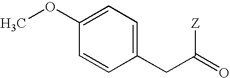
COC1=CC=C(CC(=O)[Z])C=C1
